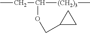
CCC([(CH2)3]C)OCC1CC1
